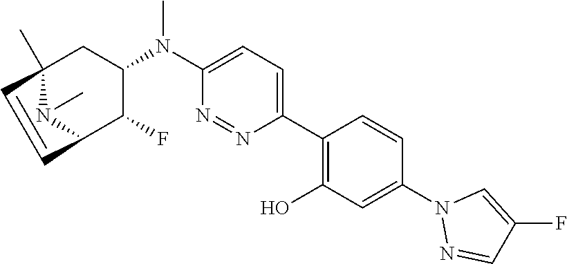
C1(N(C2=CC=C(C3=C(O)C=C(N4N=CC(F)=C4)C=C3)N=N2)C)CC2(C)C=CC(C1F)N2C
